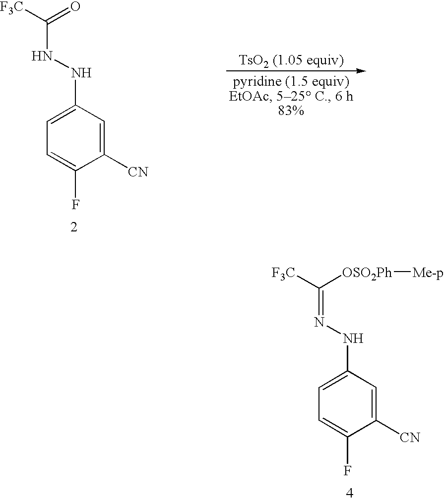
C1=C(NN=C([F3C])[OSO2Ph][Me-p])C=C([CN])C(F)=C1.C1=C(NNC([F3C])=O)C=C([CN])C(F)=C1
